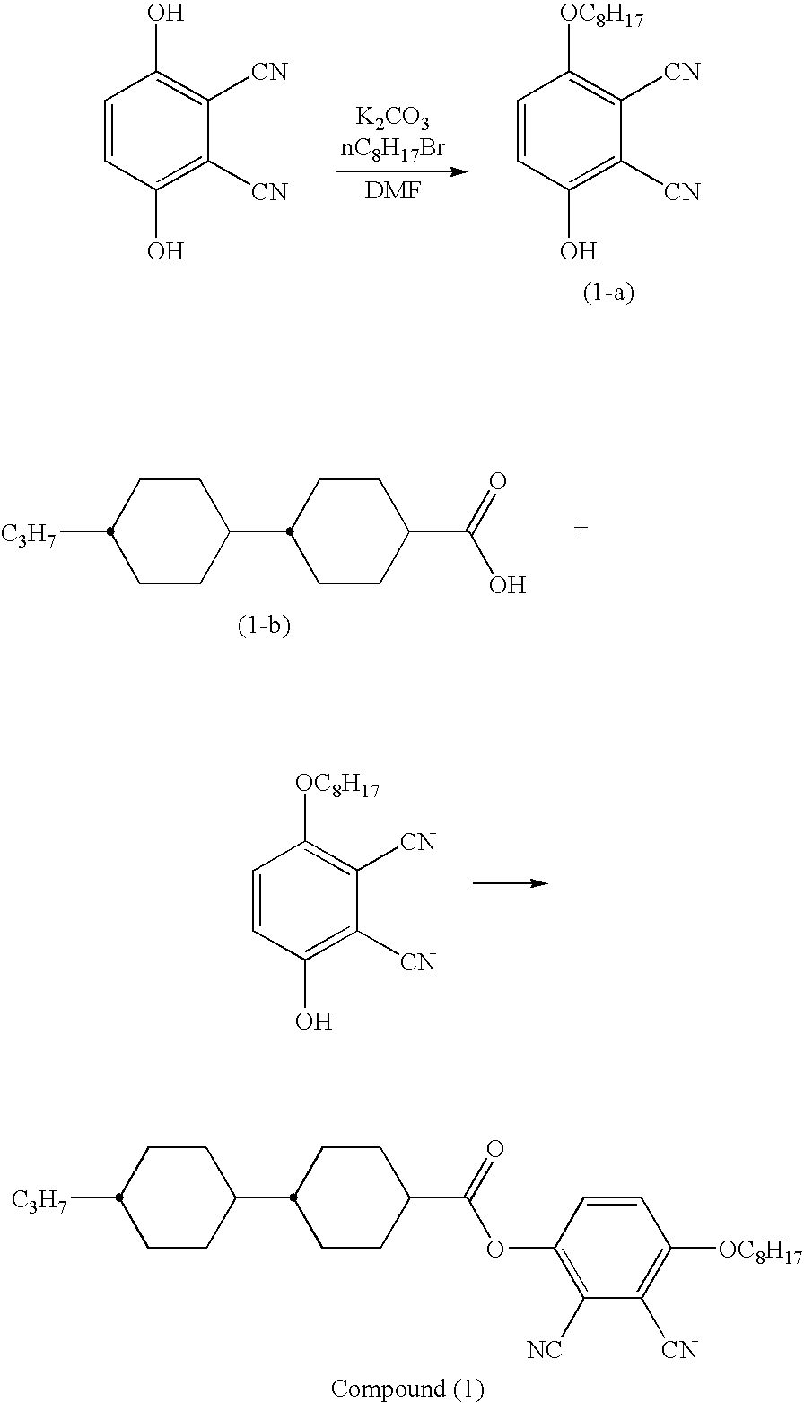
C1=CC(O)=C([CN])C([CN])=C1[OC8H17].C1=CC(O)=C([CN])C([CN])=C1O.C1CC(C2CCC(C(=O)O)CC2)CCC1[C3H7].C1=CC(O)=C([CN])C([CN])=C1[OC8H17].C1CC(C2CCC(C(=O)OC3=C([NC])C([CN])=C([OC8H17])C=C3)CC2)CCC1[C3H7]
